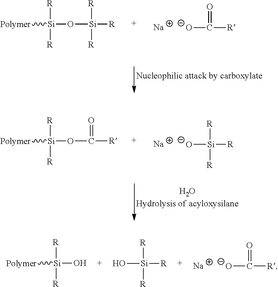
[Na].[O-]C([R])=O.[Polymer][Si](O[Si]([R])([R])[R])([R])[R].[Na].[O-][Si]([R])([R])[R].[Polymer][Si](OC(=O)[R])([R])[R].[Na].[O-]C([R])=O.[Polymer][Si](O)([R])[R].O[Si]([R])([R])[R]
